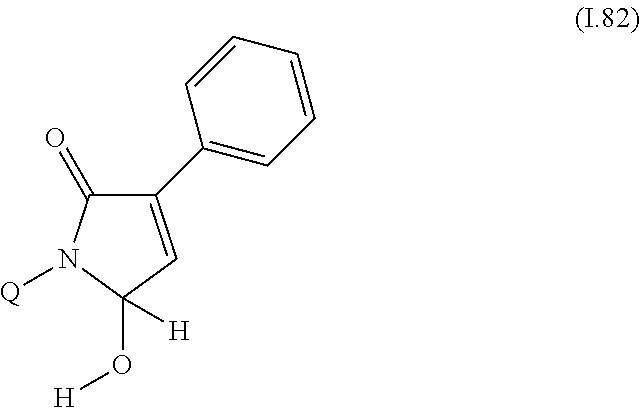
C1(=O)N([Q])C(O[H])([H])C=C1C1=CC=CC=C1
